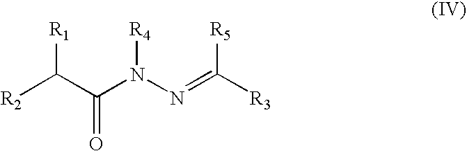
[R2]C(C(N(N=C([R3])[R5])[R4])=O)[R1]
